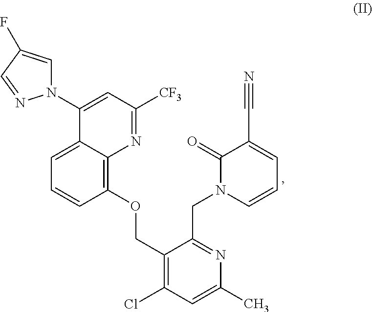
C1(OCC2=C(Cl)C=C(C)N=C2CN2C=CC=C(C#N)C2=O)=C2C(=CC=C1)C(N1C=C(F)C=N1)=CC([CF3])=N2
